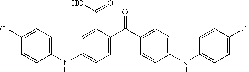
C1(NC2=CC=C(C(C3=CC=C(NC4=CC=C(Cl)C=C4)C=C3)=O)C(C(O)=O)=C2)=CC=C(Cl)C=C1
